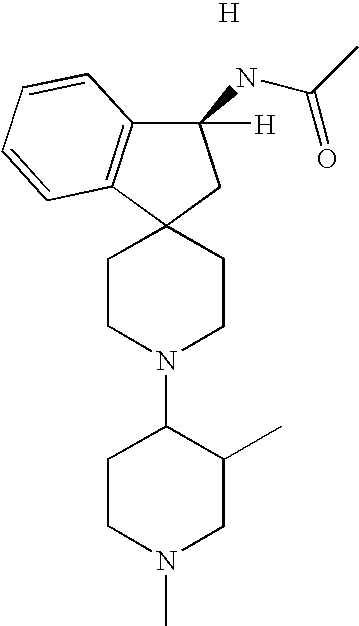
C1(NC(=O)C)([H])C2=C(C3(C1)CCN(C1CCN(C)CC1C)CC3)C=CC=C2.[H]
